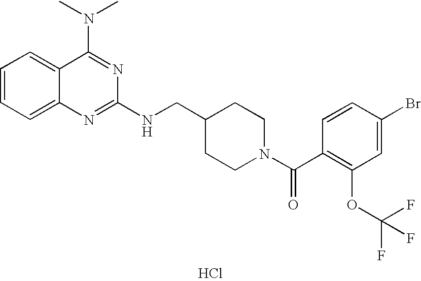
C1=CC=C2C(=C1)C(N(C)C)=NC(NCC1CCN(C(C3=C(OC(F)(F)F)C=C(Br)C=C3)=O)CC1)=N2.Cl
